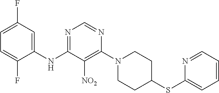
C1=C(F)C=C(NC2=NC=NC(N3CCC(SC4=CC=CC=N4)CC3)=C2[NO2])C(F)=C1
